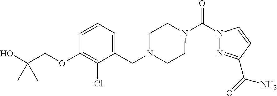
N1(C(N2N=C(C(=O)N)C=C2)=O)CCN(CC2=CC=CC(OCC(O)(C)C)=C2Cl)CC1
